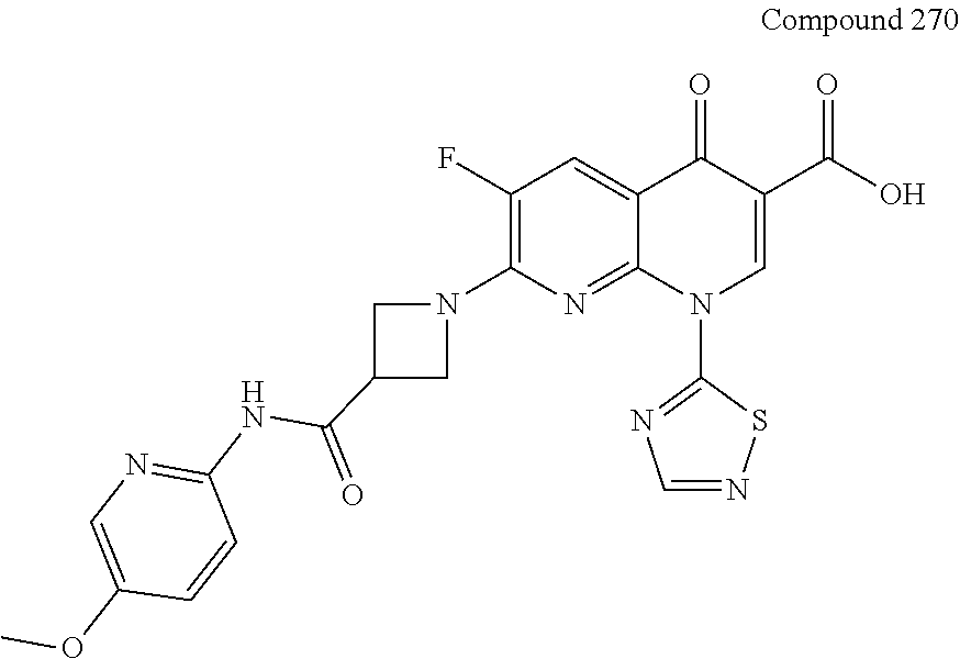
C1(F)=C(N2CC(C(NC3=NC=C(OC)C=C3)=O)C2)N=C2C(=C1)C(=O)C(C(O)=O)=CN2C1=NC=NS1
